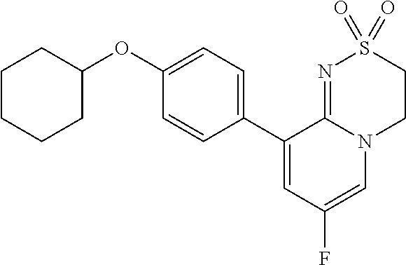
C1(C2=CC(F)=CN3C2=NS(=O)(=O)CC3)=CC=C(OC2CCCCC2)C=C1
